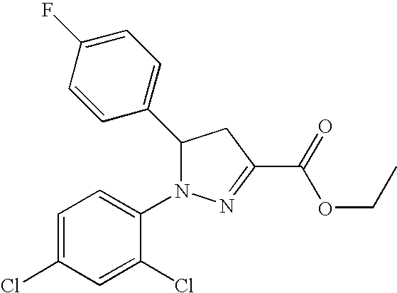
C1(C2N(C3=CC=C(Cl)C=C3Cl)N=C(C(=O)OCC)C2)=CC=C(F)C=C1
